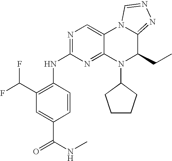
N1=C(NC2=C(C(F)F)C=C(C(NC)=O)C=C2)N=C2C(=C1)N1C(=NN=C1)C(CC)N2C1CCCC1
